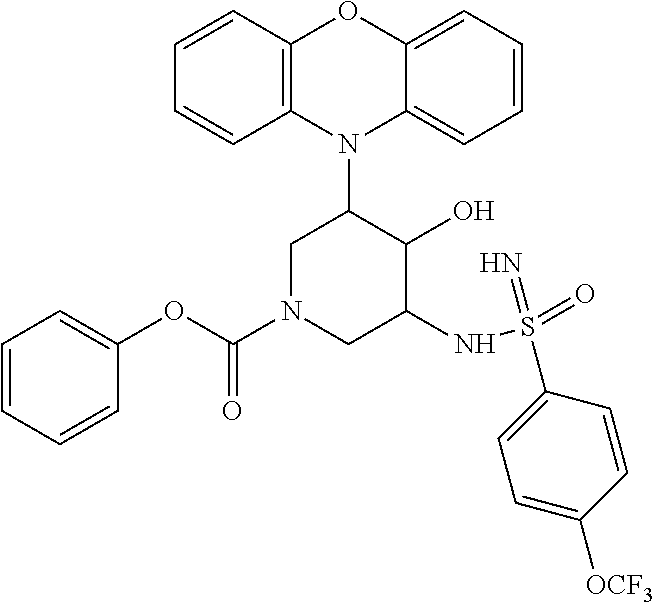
N1(C2CN(C(OC3=CC=CC=C3)=O)CC(NS(=O)(=N)C3=CC=C([OCF3])C=C3)C2O)C2=C(C=CC=C2)OC2=CC=CC=C12
